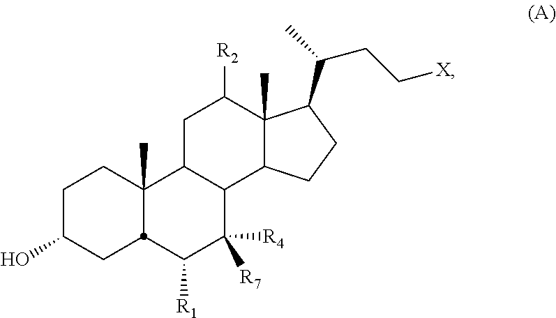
C1C(O)CC2C(C)(C1)C1C(C([R7])([R4])C2[R1])C2C(C)(C([R2])C1)C(C(C)CC[X])CC2
